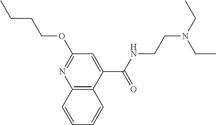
C1=CC2=C(C=C1)C(C(NCCN(CC)CC)=O)=CC(OCCCC)=N2
